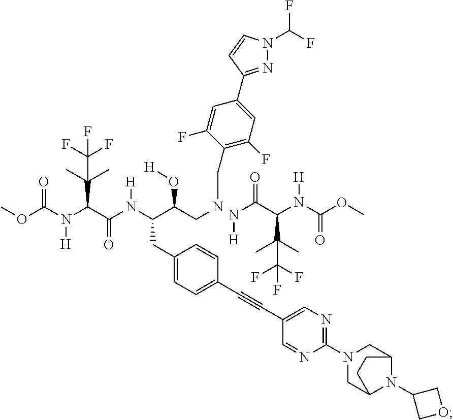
N1=C(C2=CC(F)=C(CNCC(C(N(C(C(C(C)(C)C(F)(F)F)N([H])C(=O)OC)=O)[H])CC3=CC=C(C#CC4=CN=C(N5CC6N(C7COC7)C(C5)CC6)N=C4)C=C3)O[H])C(F)=C2)C=CN1C(F)F.N(C(C(N(C(OC)=O)[H])C(C)(C)C(F)(F)F)=O)[H]
